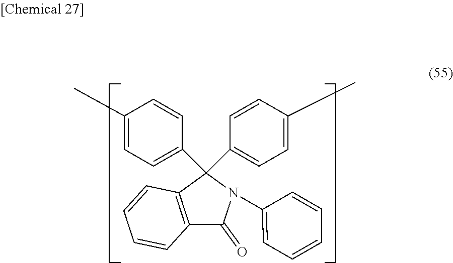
C1=C(C)C=CC(C2(C3=CC=C(C)C=C3)N(C3=CC=CC=C3)C(=O)C3=C2C=CC=C3)=C1
